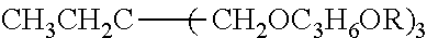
[CH3CH2C][CH2OC3H6OR)3]
